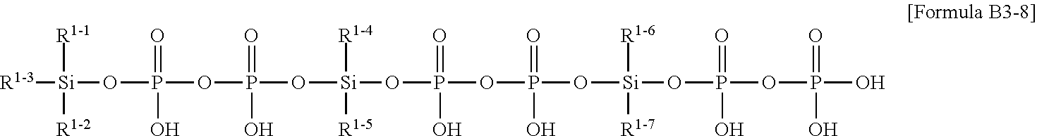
[R1-3][Si]([R1-1])([R1-2])OP(OP(O[Si]([R1-4])([R1-5])OP(OP(O[Si](OP(OP(O)(O)=O)(O)=O)([R1-7])[R1-6])(=O)O)(=O)O)(O)=O)(=O)O
